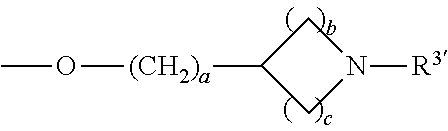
CO[(CH2)a]C1CN([R3])C1
